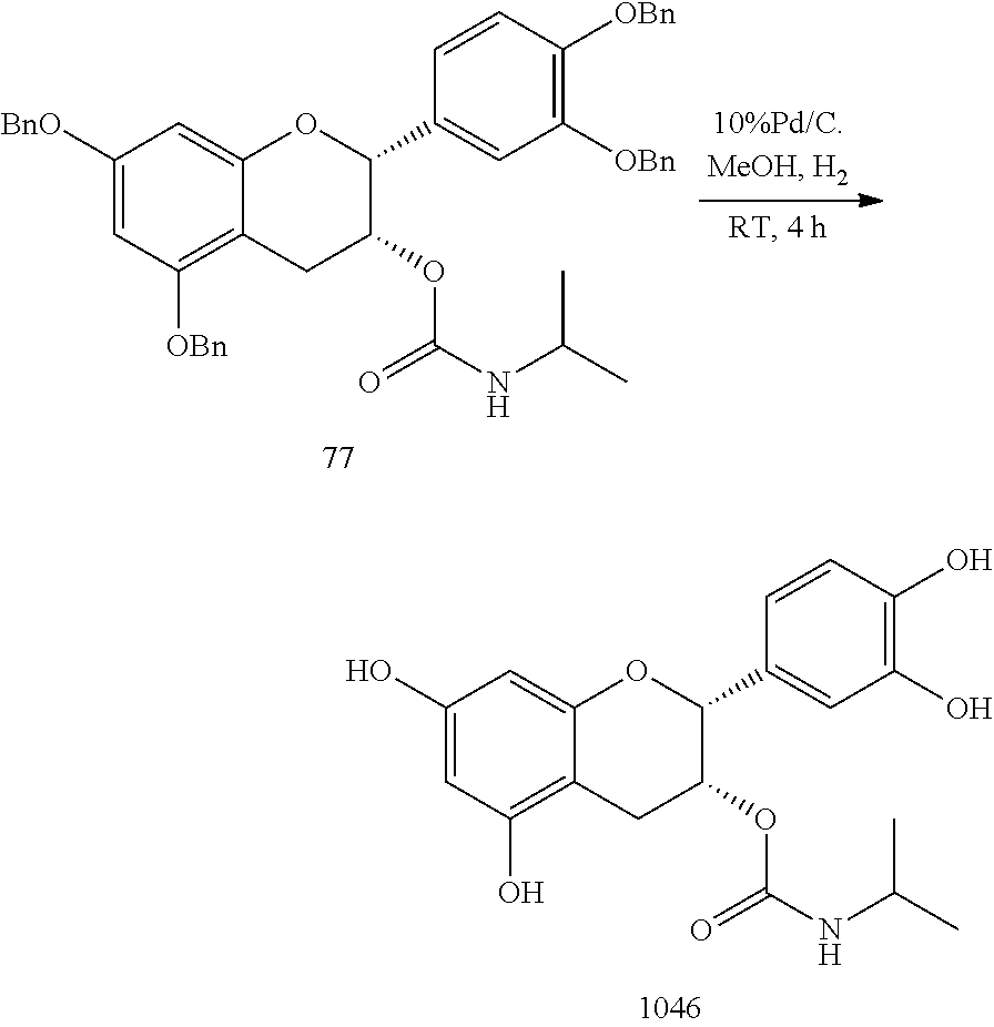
[BnO]C1=CC([OBn])=C2C(=C1)OC(C1=CC([OBn])=C([OBn])C=C1)C(OC(NC(C)C)=O)C2.OC1=CC(O)=C2C(=C1)OC(C1=CC(O)=C(O)C=C1)C(OC(NC(C)C)=O)C2
